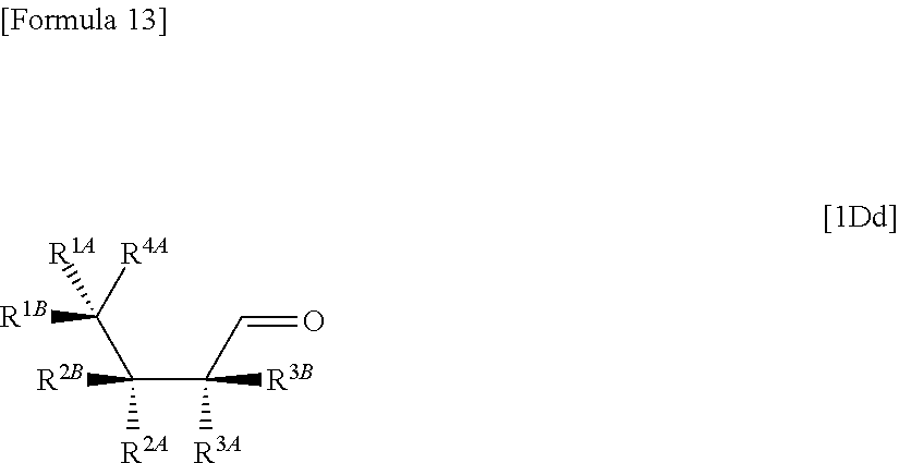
C(C(C=O)([R3A])[R3B])(C([R4A])([R1B])[R1A])([R2A])[R2B]
